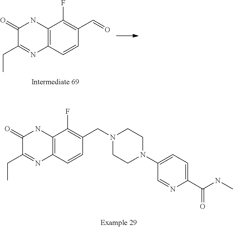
C12=C(C=CC(C=O)=C1F)N=C(CC)C(=O)N2.C1(N2CCN(CC3=C(F)C4=C(C=C3)N=C(CC)C(=O)N4)CC2)=CC=C(C(NC)=O)N=C1
